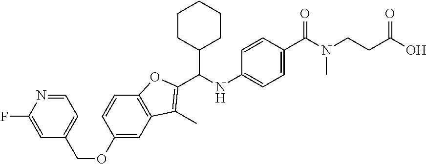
FC1=CC(COC2=CC3=C(C=C2)OC(C(NC2=CC=C(C(N(CCC(O)=O)C)=O)C=C2)C2CCCCC2)=C3C)=CC=N1
